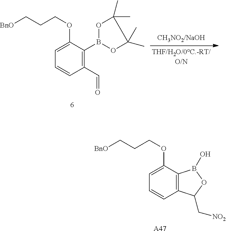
C1=C(OCCC[BnO])C2=C(C=C1)C(C[NO2])OB2O.[A47].C1=C(OCCC[BnO])C(B2OC(C)(C)C(C)(C)O2)=C(C=O)C=C1
